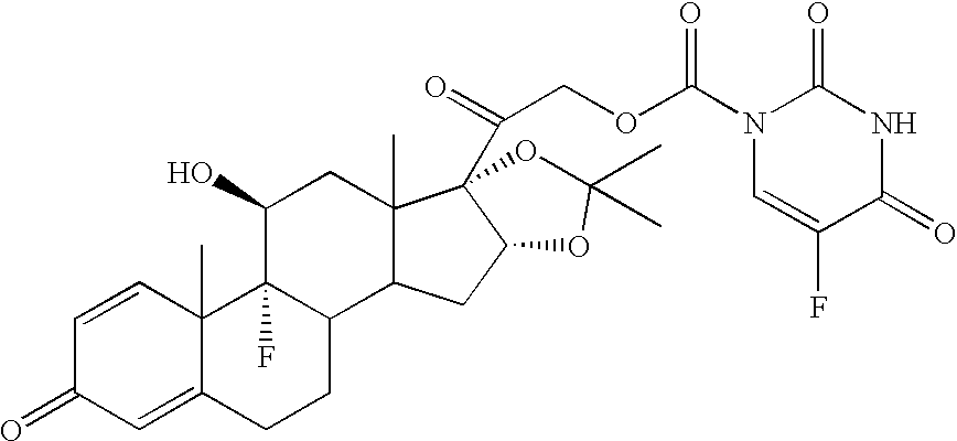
C1=CC2(C)C(=CC1=O)CCC1C2(F)C(O)CC2(C)C1CC1C2(C(=O)COC(=O)N2C=C(F)C(=O)NC2=O)OC(C)(C)O1
